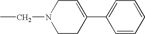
C1CC(C2=CC=CC=C2)=CCN1CC
